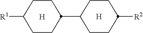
C1CC([R1])CCC1C1CCC([R2])CC1.[H].[H]
